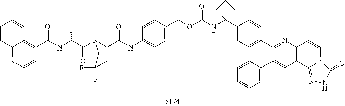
O=C(C1CC(F)(F)CN1C(C(NC(C1=C2C(=NC=C1)C=CC=C2)=O)C)=O)NC1=CC=C(COC(NC2(C3=CC=C(C4=NC5=C(C=C4C4=CC=CC=C4)C4=NNC(=O)N4C=C5)C=C3)CCC2)=O)C=C1
